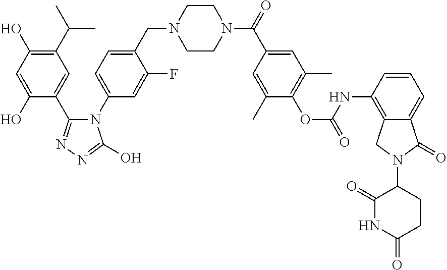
C1(C(C)C)=C(O)C=C(O)C(C2=NN=C(O)N2C2=CC=C(CN3CCN(C(=O)C4=CC(C)=C(OC(=O)NC5=C6C(=CC=C5)C(=O)N(C5C(=O)NC(=O)CC5)C6)C(C)=C4)CC3)C(F)=C2)=C1
